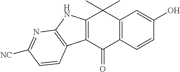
C12=C(C(=O)C3=C(C1(C)C)C=C(O)C=C3)C1=C(N2)N=C([NC])C=C1
